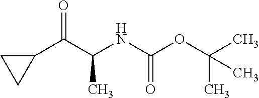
C1(C(C(NC(OC(C)(C)C)=O)C)=O)CC1
